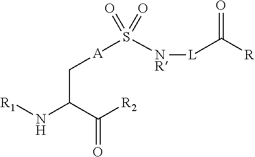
C(=O)(C(N[R1])C[A]S([NR][L]C(=O)[R])(=O)=O)[R2]
